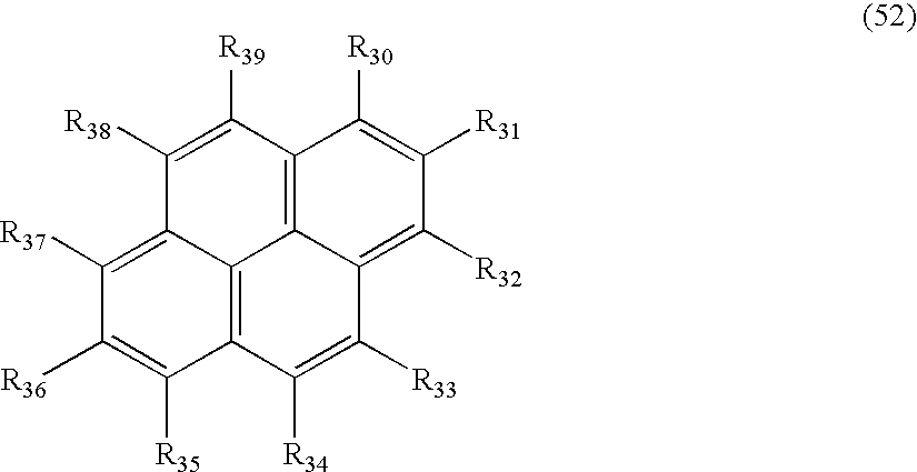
C12=C3C([R34])=C([R33])C4=C([R32])C([R31])=C([R30])C(=C14)C([R39])=C([R38])C2=C([R37])C([R36])=C3[R35]
